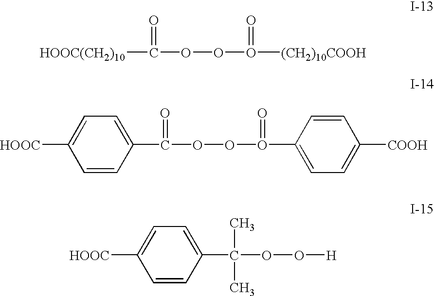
[HOOC(CH2)10]C(=O)OOO(=O)[(CH2)10COOH].C1(C(=O)OOO(=O)C2=CC=C([COOH])C=C2)=CC=C([HOOC])C=C1.C1(C(C)(OO[H])C)=CC=C([HOOC])C=C1
